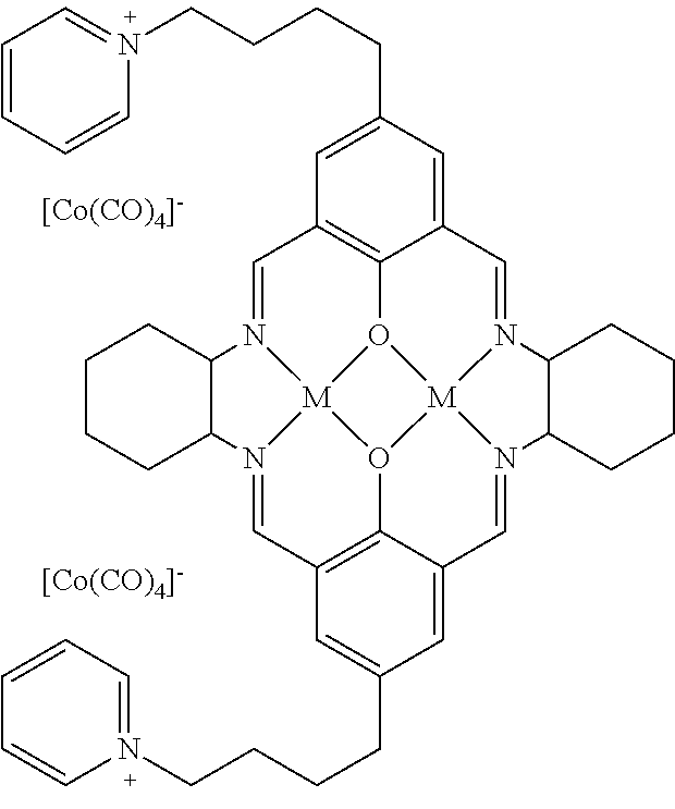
[[Co(CO)4]-].C1=N2[M]34O5C6=C1C=C(CCCCN1=CC=CC=C1)C=C6C=N1[M]56O3C3=C(C=N4C4CCCCC24)C=C(CCCCN2=CC=CC=C2)C=C3C=N6C2CCCCC12.[[Co(CO)4]-]
